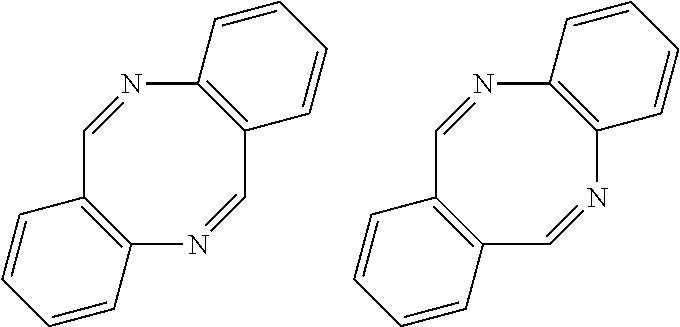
C12=C(C=NC3=C(N=C1)C=CC=C3)C=CC=C2.C12=C(C=NC3=C(C=N1)C=CC=C3)C=CC=C2
